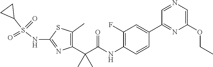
C1(C)=C(C(C(NC2=C(F)C=C(C3=NC(OCC)=CN=C3)C=C2)=O)(C)C)N=C(NS(C2CC2)(=O)=O)S1
